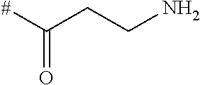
[#]C(CCN)=O
